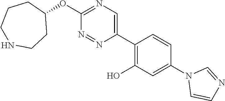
O(C1=NC=C(C2=C(O)C=C(N3C=CN=C3)C=C2)N=N1)C1CCCNCC1
